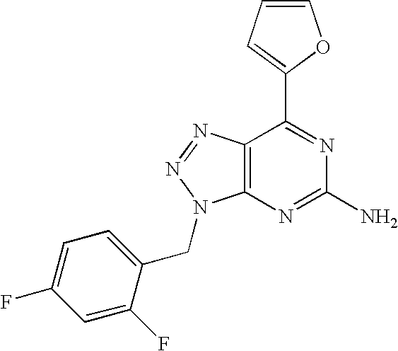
C1=CC=C(C2=NC(N)=NC3=C2N=NN3CC2=CC=C(F)C=C2F)O1
